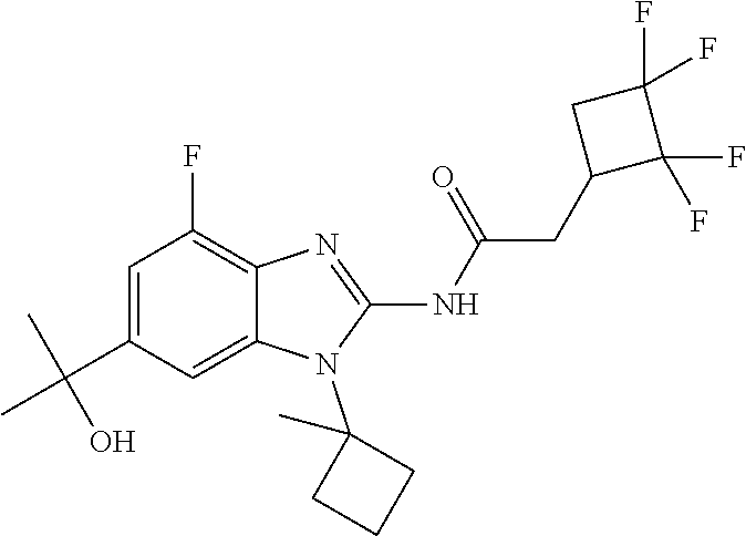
C1=C(C(C)(C)O)C=C2C(=C1F)N=C(NC(=O)CC1C(F)(F)C(F)(F)C1)N2C1(C)CCC1
